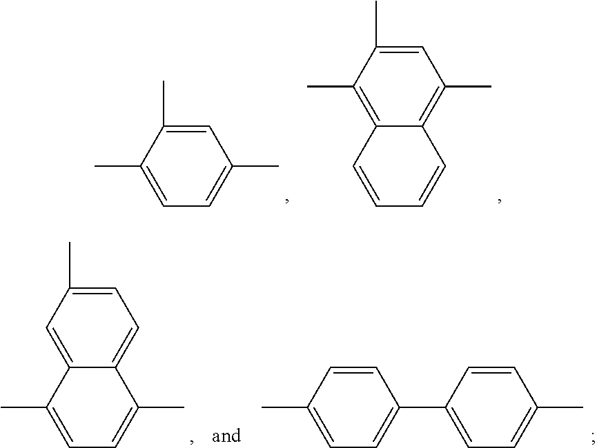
C1=C(C)C(C)=CC=C1C.C1=C(C)C(C)=C2C(=C1C)C=CC=C2.C1=C(C)C=C2C(=C1)C(C)=CC=C2C.C1=CC(C)=CC=C1C1=CC=C(C)C=C1
